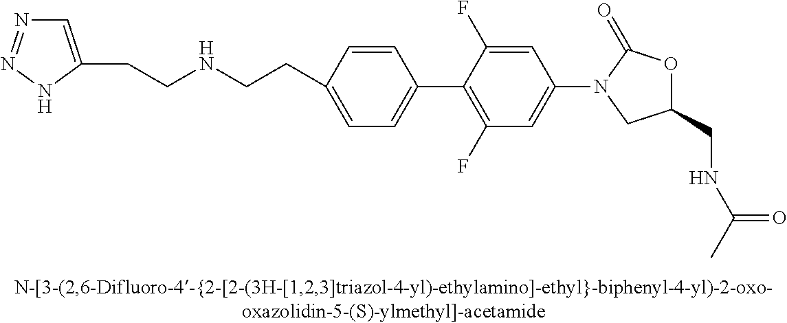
N(CCC1=CC=C(C2=C(F)C=C(N3CC(CNC(C)=O)OC3=O)C=C2F)C=C1)CCC1=CN=NN1
